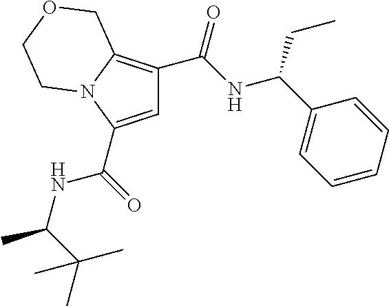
C1=C(C(=O)NC(C)C(C)(C)C)N2C(=C1C(NC(C1=CC=CC=C1)CC)=O)COCC2
